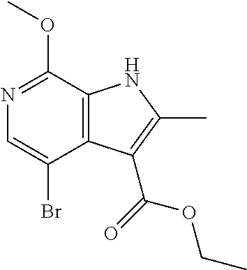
C12=C(C(OC)=NC=C1Br)NC(C)=C2C(=O)OCC
